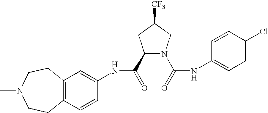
C12=C(C=CC(NC(=O)C3N(C(=O)NC4=CC=C(Cl)C=C4)CC([CF3])C3)=C1)CCN(C)CC2
